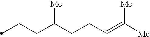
C(CC(CCC=C([Me])[Me])[Me])C
